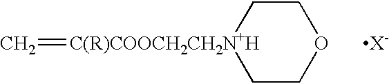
C=[C(R)COOCH2CH2N+H]1CCOCC1.[X-]
